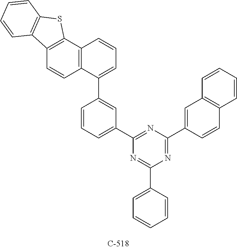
C1(C2=CC=CC(C3=CC=CC4=C3C=CC3=C4SC4=C3C=CC=C4)=C2)=NC(C2=CC3=C(C=C2)C=CC=C3)=NC(C2=CC=CC=C2)=N1
